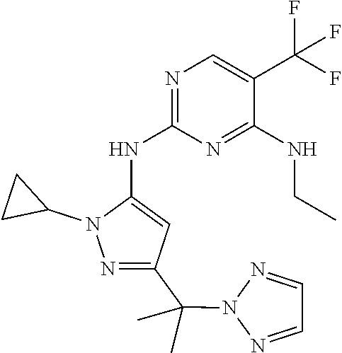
C1CC1N1N=C(C(C)(C)N2N=CC=N2)C=C1NC1=NC=C(C(F)(F)F)C(NCC)=N1
